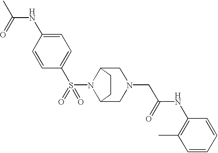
S(N1C2CN(CC(NC3=C(C)C=CC=C3)=O)CC1CC2)(C1=CC=C(NC(C)=O)C=C1)(=O)=O
